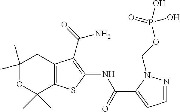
C1(C)(C)OC(C)(C)C2=C(C1)C(C(N)=O)=C(NC(=O)C1=CC=NN1COP(=O)(O)O)S2
